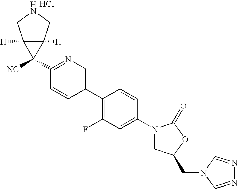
C1(N2CC(CN3C=NN=C3)OC2=O)=CC(F)=C(C2=CN=C(C3([NC])C4([H])C3([H])CNC4)C=C2)C=C1.Cl
